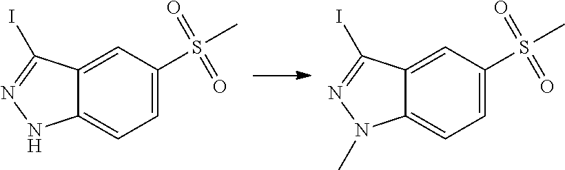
C1=C(S(C)(=O)=O)C=C2C(=C1)NN=C2I.C1=C(S(C)(=O)=O)C=C2C(=C1)N(C)N=C2I
